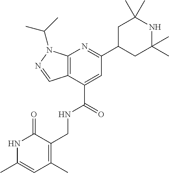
N1C(C)=CC(C)=C(CNC(C2=CC(C3CC(C)(C)NC(C)(C)C3)=NC3=C2C=NN3C(C)C)=O)C1=O
